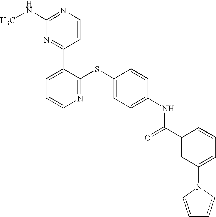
C1(NC)=NC=CC(C2=CC=CN=C2SC2=CC=C(NC(C3=CC(N4C=CC=C4)=CC=C3)=O)C=C2)=N1
